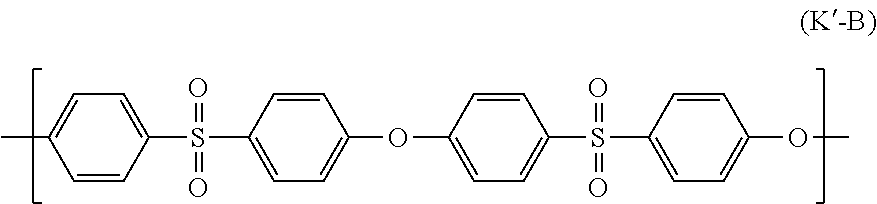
C1=CC(S(C2=CC=C(OC3=CC=C(S(=O)(=O)C4=CC=C(OC)C=C4)C=C3)C=C2)(=O)=O)=CC=C1C
